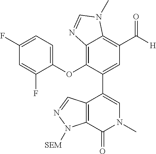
C1=C(F)C=C(F)C(OC2=C3C(=C(C([H])=O)C=C2C2=CN(C)C(=O)C4=C2C=NN4[SEM])N(C)C=N3)=C1
